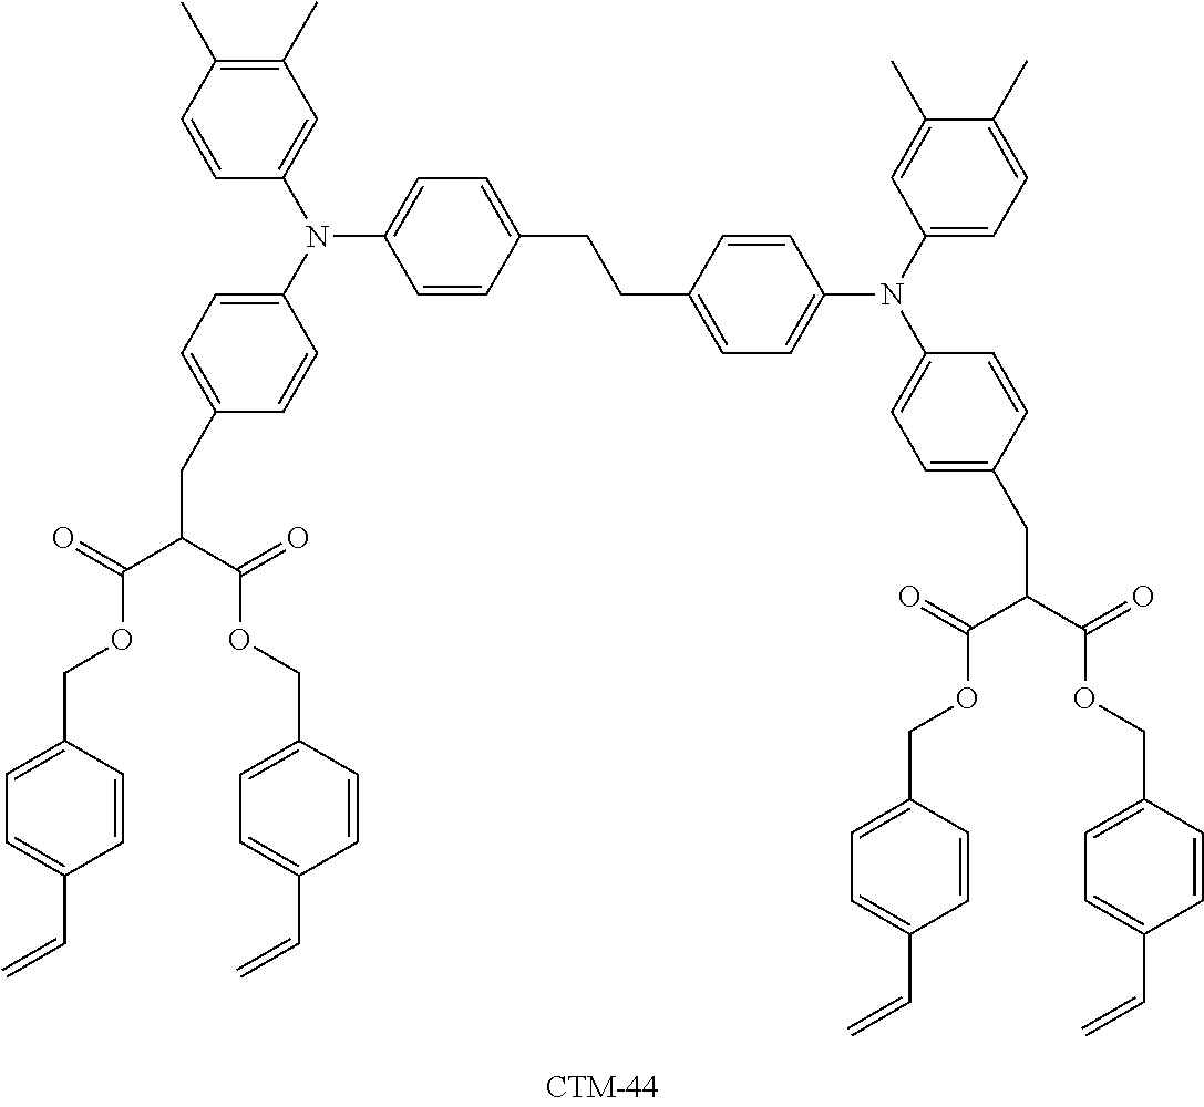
C1=CC(CCC2=CC=C(N(C3=CC=C(C)C(C)=C3)C3=CC=C(CC(C(=O)OCC4=CC=C(C=C)C=C4)C(=O)OCC4=CC=C(C=C)C=C4)C=C3)C=C2)=CC=C1N(C1=CC(C)=C(C)C=C1)C1=CC=C(CC(C(=O)OCC2=CC=C(C=C)C=C2)C(=O)OCC2=CC=C(C=C)C=C2)C=C1
